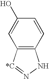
C12=C([*C]=NN1)C=C(O)C=C2
